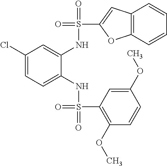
C1(Cl)=CC=C(NS(=O)(=O)C2=C(OC)C=CC(OC)=C2)C(NS(=O)(C2=CC3=C(O2)C=CC=C3)=O)=C1
